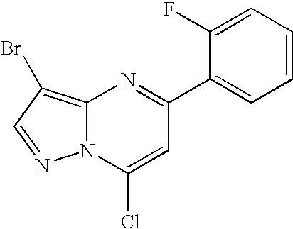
N12C(=C(Br)C=N1)N=C(C1=CC=CC=C1F)C=C2Cl
